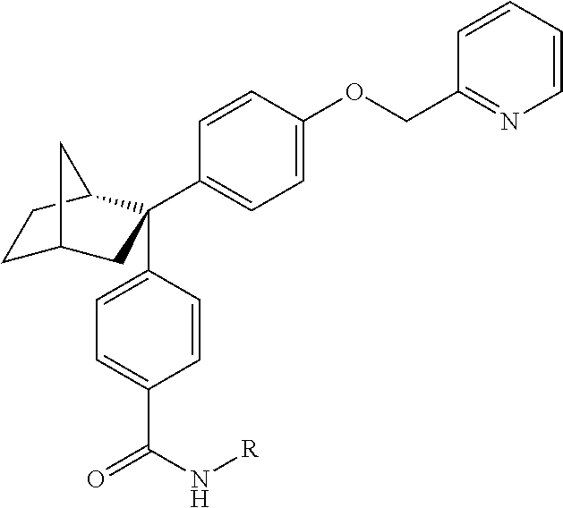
C1C2CC(C3=CC=C(OCC4=NC=CC=C4)C=C3)(C3=CC=C(C(N[R])=O)C=C3)C(C1)C2
